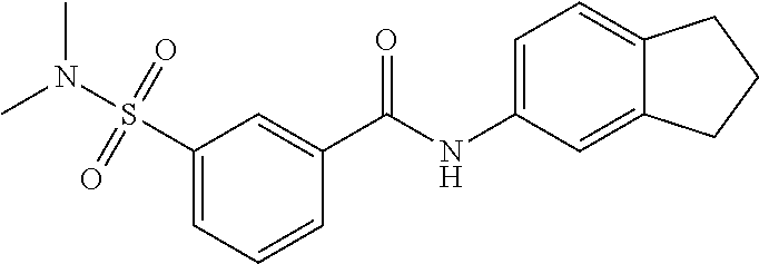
C1=C(NC(C2=CC(S(N(C)C)(=O)=O)=CC=C2)=O)C=C2C(=C1)CCC2
